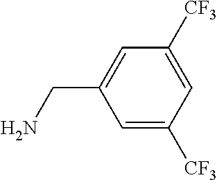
C1=C([CF3])C=C([CF3])C=C1CN
